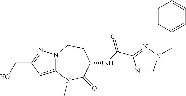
C12=CC(CO)=NN1CCC(NC(=O)C1=NN(CC3=CC=CC=C3)C=N1)C(=O)N2C
